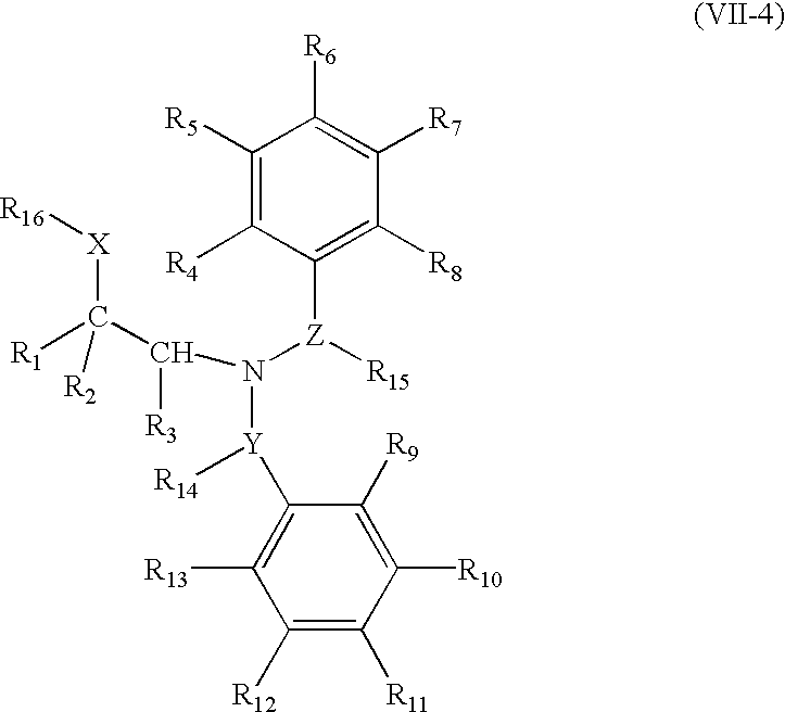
N([Y]([R14])C1=C([R13])C([R12])=C([R11])C([R10])=C1[R9])([Z](C1=C([R8])C([R7])=C([R6])C([R5])=C1[R4])[R15])C([R3])C([R2])([X][R16])[R1]
